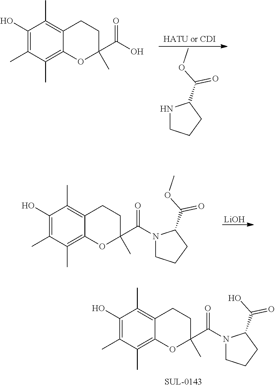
C1(O)=C(C)C(C)=C2C(=C1C)CCC(C(N1CCCC1C(O)=O)=O)(C)O2.N1CCCC1C(OC)=O.C1(O)=C(C)C(C)=C2C(=C1C)CCC(C(O)=O)(C)O2.[LiOH].C1(O)=C(C)C(C)=C2C(=C1C)CCC(C(N1CCCC1C(OC)=O)=O)(C)O2
